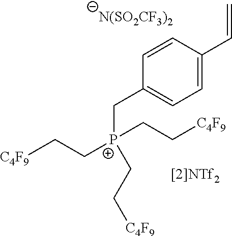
[N(SO2CF3)2].[C4F9]CC[P+](CC[C4F9])(CC[C4F9])CC1=CC=C(C=C)C=C1
